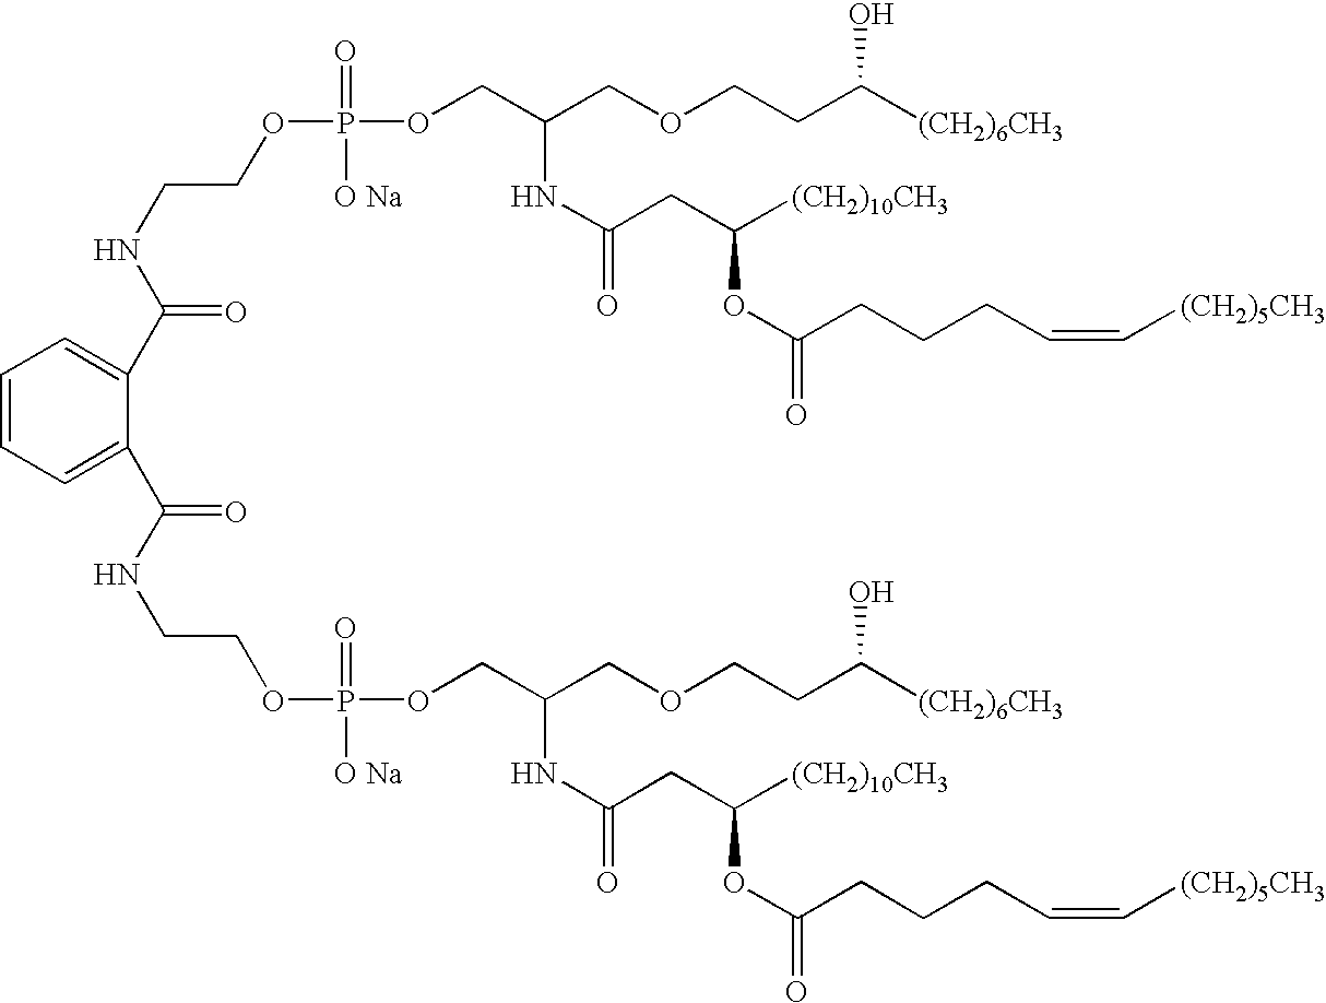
C(=O)(NCCOP(OCC(COCCC([(CH2)6CH3])O)NC(=O)CC([(CH2)10CH3])OC(=O)CCCC=C[(CH2)5CH3])(=O)[O Na])C1=CC=CC=C1C(=O)NCCOP(OCC(COCCC([(CH2)6CH3])O)NC(=O)CC([(CH2)10CH3])OC(=O)CCCC=C[(CH2)5CH3])(=O)[O Na]
